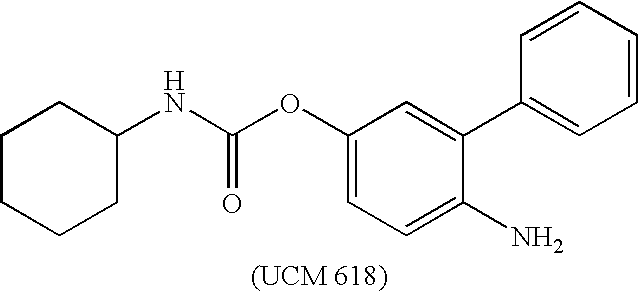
C1CCCC(NC(OC2=CC=C(N)C(C3=CC=CC=C3)=C2)=O)C1
